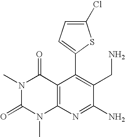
C1(Cl)=CC=C(C2=C(CN)C(N)=NC3=C2C(=O)N(C)C(=O)N3C)S1
